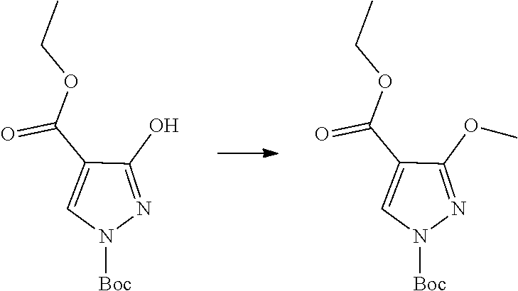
C1(OC)=NN([Boc])C=C1C(OCC)=O.C1(O)=NN([Boc])C=C1C(OCC)=O
